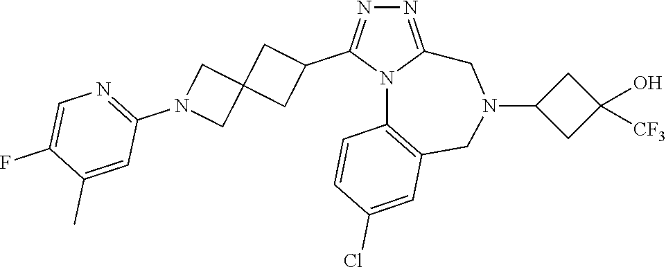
N1=C2N(C(C3CC4(C3)CN(C3=NC=C(F)C(C)=C3)C4)=N1)C1=C(CN(C3CC(O)([CF3])C3)C2)C=C(Cl)C=C1
